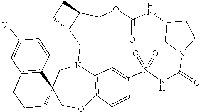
C12C(CN3C4=C(C=CC(=C4)S(=O)(=O)NC(=O)N4CC(NC(=O)OC1)CC4)OCC1(C4=C(C=C(Cl)C=C4)CCC1)C3)CC2
